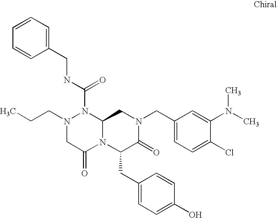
C1=CC=C(CNC(N2N(CCC)CC(=O)N3C2CN(CC2=CC=C(Cl)C(N(C)C)=C2)C(=O)C3CC2=CC=C(O)C=C2)=O)C=C1
